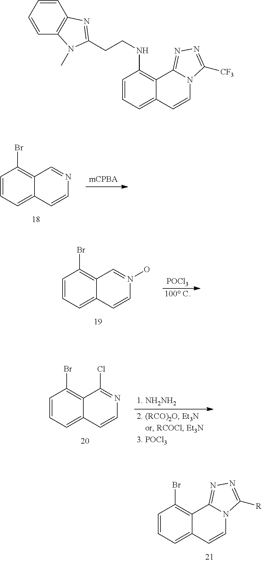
C1=CC=C2C(=C1Br)C1=NN=C([R])N1C=C2.C1=CC=C2C(=C1Br)C=NC=C2.C1=CC=C2C(=C1Br)C=N(O)C=C2.[POCl3].[100 C].C1=CC=C2C(=C1Br)C(Cl)=NC=C2.C1=CC2=C(C=C1)N=C(CCNC1=C3C(=CC=C1)C=CN1C3=NN=C1[CF3])N2C
